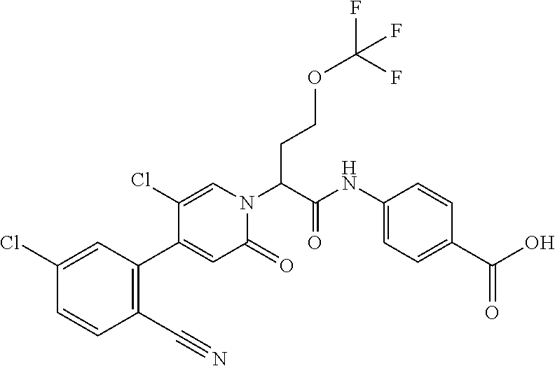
C1(NC(=O)C(N2C(=O)C=C(C3=C(C#N)C=CC(Cl)=C3)C(Cl)=C2)CCOC(F)(F)F)=CC=C(C(O)=O)C=C1
